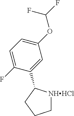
[NHHCl]1CCCC1C1=CC(OC(F)F)=CC=C1F
